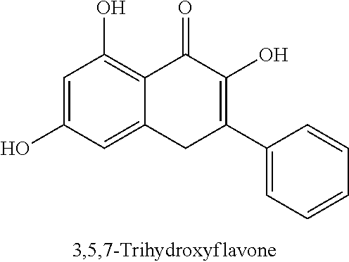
C1=C(O)C=C2C(=C1O)C(=O)C(O)=C(C1=CC=CC=C1)C2
